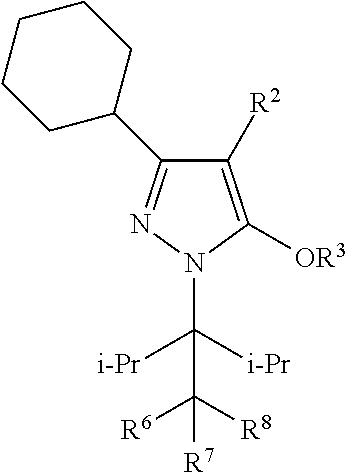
C1([R2])=C([OR3])N(C([i-Pr])([i-Pr])C([R8])([R6])[R7])N=C1C1CCCCC1
